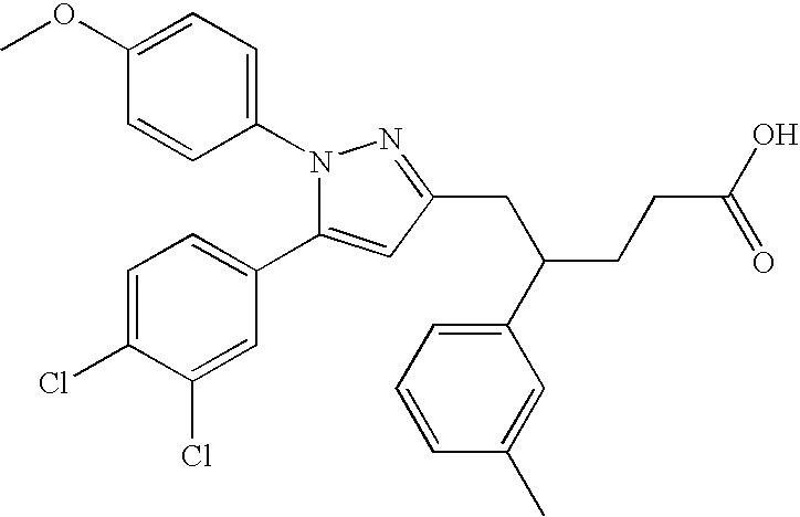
N1(C2=CC=C(OC)C=C2)C(C2=CC=C(Cl)C(Cl)=C2)=CC(CC(CCC(O)=O)C2=CC=CC(C)=C2)=N1
